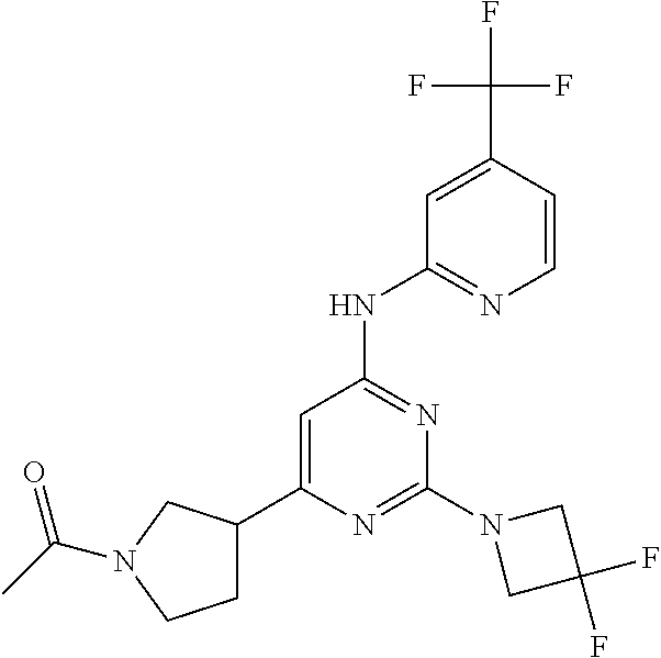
C1=C(C(F)(F)F)C=CN=C1NC1=NC(N2CC(F)(F)C2)=NC(C2CCN(C(C)=O)C2)=C1
